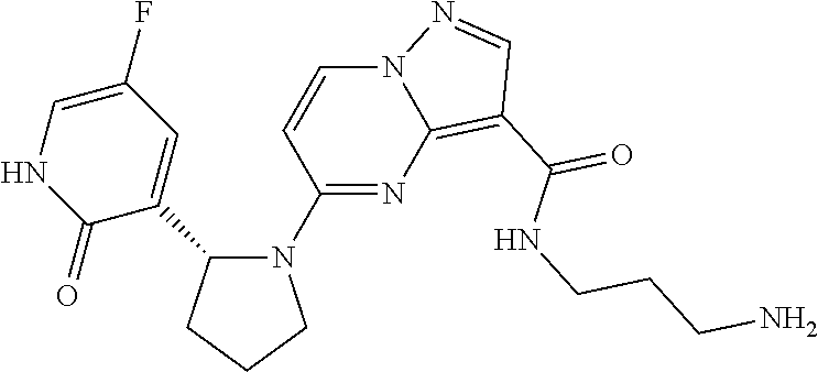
C1CCN(C2=NC3=C(C(NCCCN)=O)C=NN3C=C2)C1C1=CC(F)=CNC1=O
